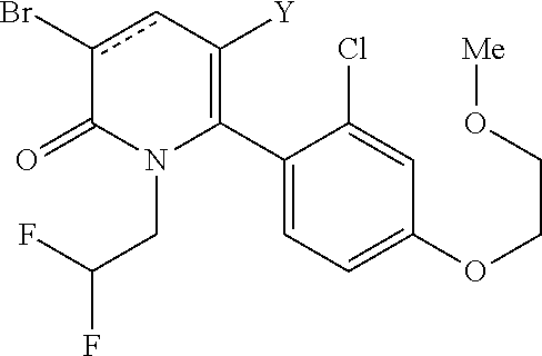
C1(C2=C([Y])cc(Br)C(=O)N2CC(F)F)=CC=C(OCCO[Me])C=C1Cl
